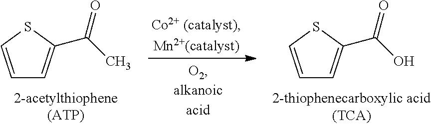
C1=CSC(C(C)=O)=C1.C1=CSC(C(O)=O)=C1
